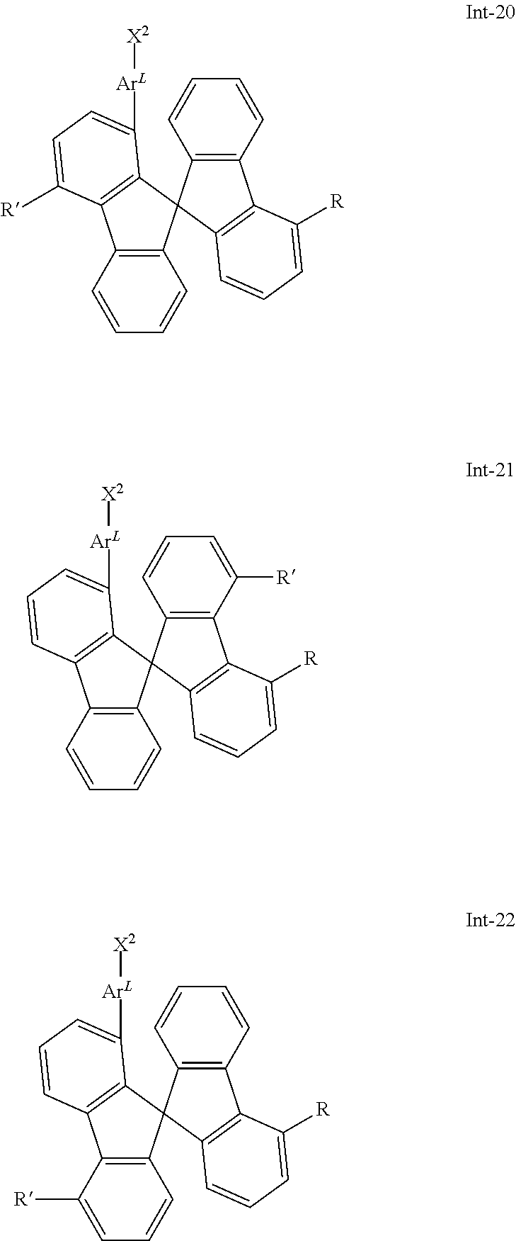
C12=C(C=CC=C1)C1=C(C=CC=C1[R])C21C2=C(C=CC=C2)C2=C1C([ArL][X2])=CC=C2[R].C12=C(C([R])=CC=C1)C1=C(C=CC=C1[R])C21C2=C(C=CC=C2)C2=C1C([ArL][X2])=CC=C2.C12=C(C=CC=C1)C1=C(C=CC=C1[R])C21C2=C(C([R])=CC=C2)C2=C1C([ArL][X2])=CC=C2
